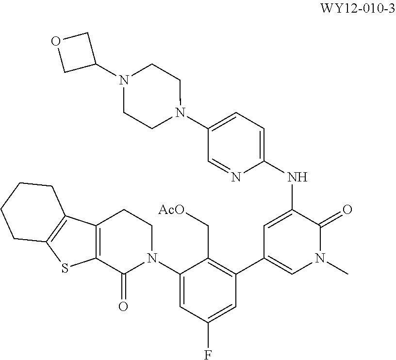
C1(N2CCC3=C(C2=O)SC2=C3CCCC2)=CC(F)=CC(C2=CN(C)C(=O)C(NC3=CC=C(N4CCN(C5COC5)CC4)C=N3)=C2)=C1C[AcO]
